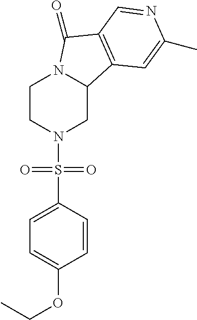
C1CN(S(C2=CC=C(OCC)C=C2)(=O)=O)CC2N1C(=O)C1=C2C=C(C)N=C1
